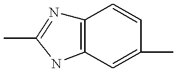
C12=C(NC(C)=N1)C=C(C)C=C2
